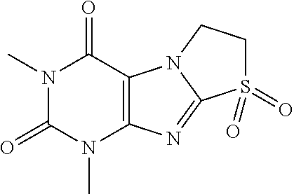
N1(C)C(=O)N(C)C2=C(C1=O)N1C(=N2)S(=O)(=O)CC1
